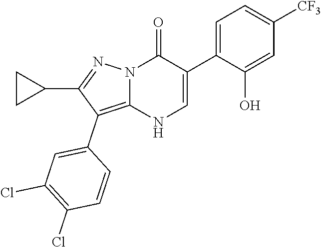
O=C1N2C(=C(C3=CC(Cl)=C(Cl)C=C3)C(C3CC3)=N2)NC=C1C1=CC=C([CF3])C=C1O
